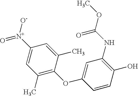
C1(O)=C(NC(OC)=O)C=C(OC2=C(C)C=C([N+]([O-])=O)C=C2C)C=C1
